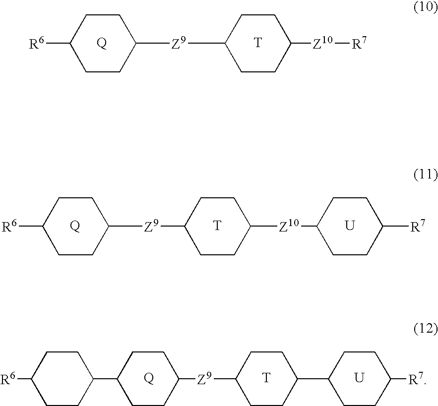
[Q].[T].[Z9](C1CCC([R6])CC1)C1CCC([Z10][R7])CC1.[T].[Q].[U].[Z9](C1CCC([Z10]C2CCC([R7])CC2)CC1)C1CCC([R6])CC1.[Q].[T].C1CC([R6])CCC1C1CCC([Z9]C2CCC(C3CCC([R7])CC3)CC2)CC1.[U]
